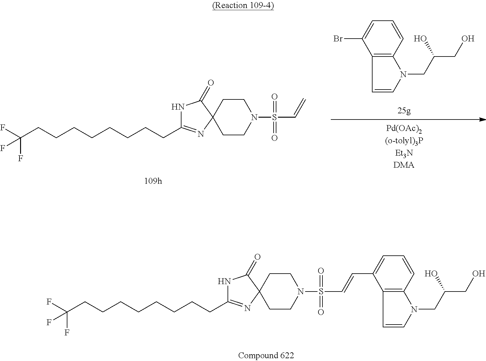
C12=C(C=CC=C1Br)N(CC(CO)O)C=C2.C(CCCCCCCCC1=NC2(CCN(S(=O)(=O)C=C)CC2)C(=O)N1)(F)(F)F.C(CCCCCCCCC1=NC2(CCN(S(=O)(=O)C=CC3=CC=CC4=C3C=CN4CC(CO)O)CC2)C(=O)N1)(F)(F)F
